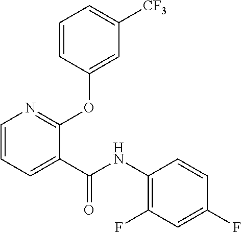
C1=CC=C(C(NC2=C(F)C=C(F)C=C2)=O)C(OC2=CC([CF3])=CC=C2)=N1
